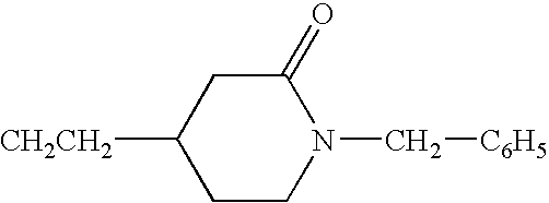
[CH2CH2]C1CCN(C[C6H5])C(=O)C1
